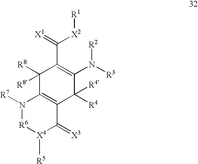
N1([R7])[R6][X4]([R5])C(=[X3])C2=C1C([R8])([R8])C(C(=[X1])[X2][R1])=C(N([R3])[R2])C2([R4])[R4]
